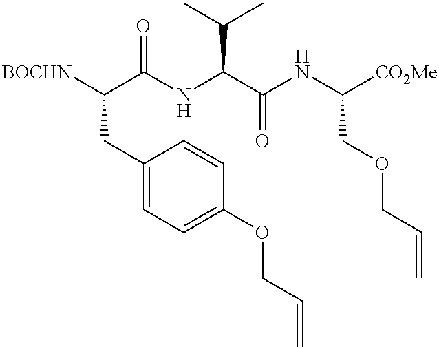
[BOCHN]C(C(NC(C(NC(COCC=C)[CO2Me])=O)C(C)C)=O)CC1=CC=C(OCC=C)C=C1
